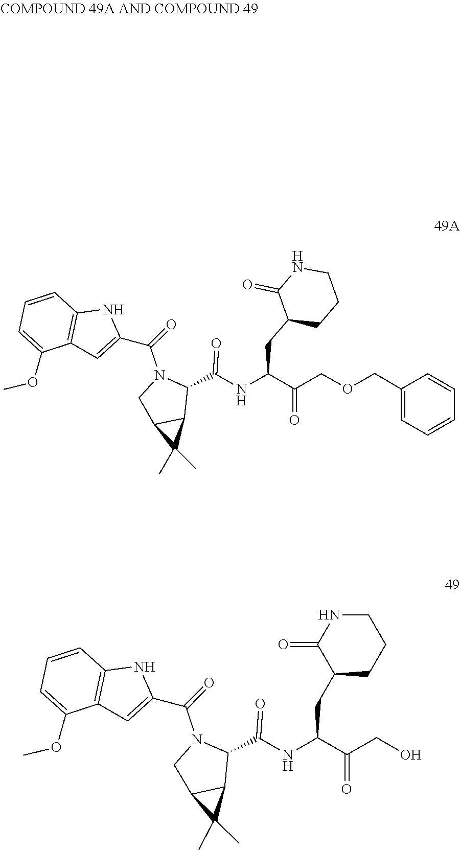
C(=O)(C(NC(=O)C1N(C(C2=CC3=C(C=CC=C3OC)N2)=O)CC2C(C)(C)C12)CC1C(=O)NCCC1)COCC1=CC=CC=C1.O=C(NC(C(=O)CO)CC1C(=O)NCCC1)C1N(C(C2=CC3=C(C=CC=C3OC)N2)=O)CC2C(C)(C)C12
